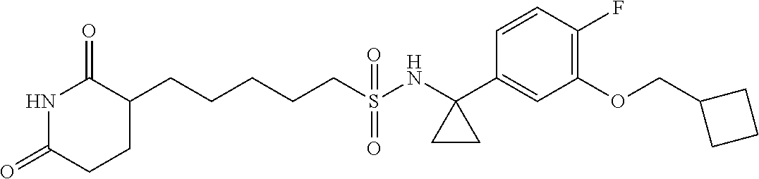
N1C(=O)CCC(CCCCCS(=O)(=O)NC2(C3=CC(OCC4CCC4)=C(F)C=C3)CC2)C1=O
